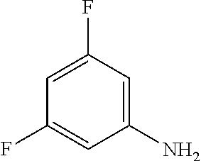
C1(F)=CC(F)=CC(N)=C1
